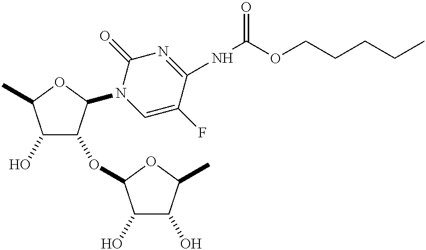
OC1C(OC2C(O)C(O)C(C)O2)C(N2C=C(F)C(NC(=O)OCCCCC)=NC2=O)OC1C
